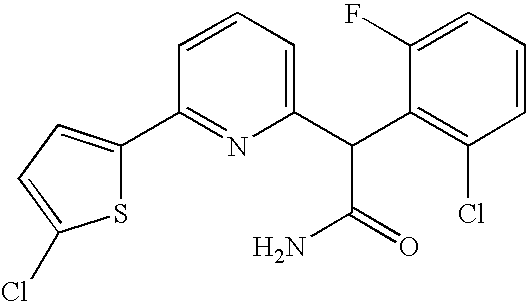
C1(C2=CC=C(Cl)S2)=NC(C(C2=C(Cl)C=CC=C2F)C(=O)N)=CC=C1
